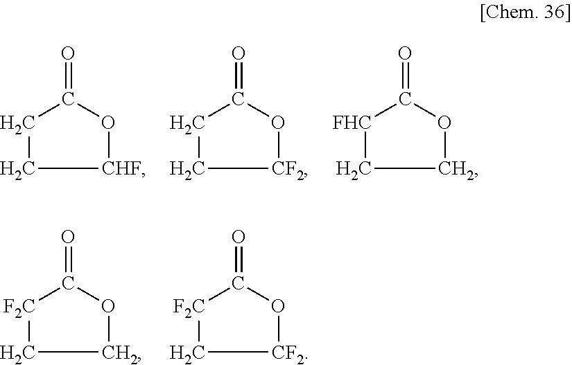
C1CC(=O)O[CHF]1.C1CC(=O)O[CF2]1.C1[FHC]C(=O)OC1.C1[F2C]C(=O)O[CF2]1.C1[F2C]C(=O)OC1
